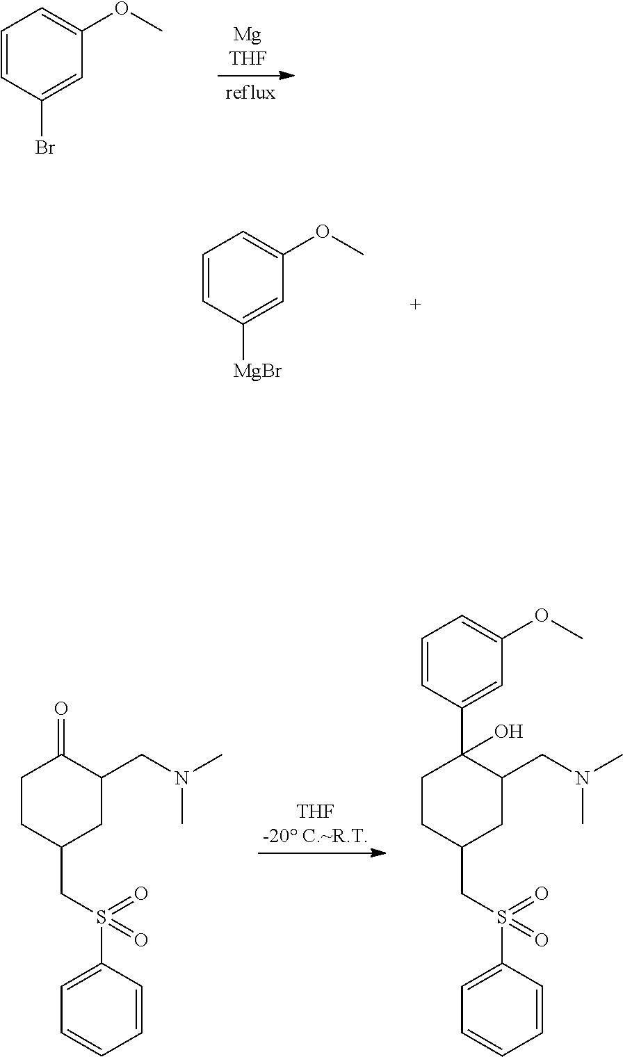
C1=CC(Br)=CC(OC)=C1.C1=CC([MgBr])=CC(OC)=C1.C1CC(CS(C2=CC=CC=C2)(=O)=O)CC(CN(C)C)C1=O.C1CC(CS(C2=CC=CC=C2)(=O)=O)CC(CN(C)C)C1(C1=CC(OC)=CC=C1)O
